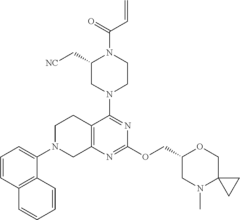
C12=C(N=C(OCC3CN(C)C4(CO3)CC4)N=C1N1CCN(C(=O)C=C)C(C[NC])C1)CN(C1=CC=CC3=C1C=CC=C3)CC2
